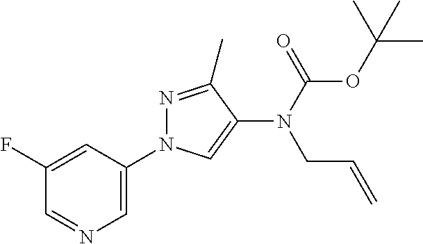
C1(F)=CC(N2N=C(C)C(N(C(OC(C)(C)C)=O)CC=C)=C2)=CN=C1
